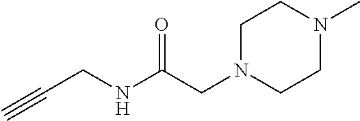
C1N(CC(NCC#C)=O)CCN(C)C1
